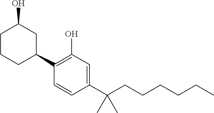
C1CCC(C2=C(O)C=C(C(CCCCCC)(C)C)C=C2)CC1O
